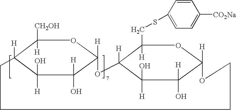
C1([CH2OH])([H])C2([H])C([H])(O)C([H])(O)C([H])(O1)OC1([H])C([H])(CSC3=CC=C([CO2Na])C=C3)OC([H])(C([H])(O)C1([H])O)OCCCC2
